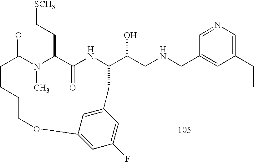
C1=NC=C(CC)C=C1CNCC(O)C1NC(=O)C(CC[SCH3])N(C)C(=O)CCCCOC2=CC(F)=CC(=C2)C1
